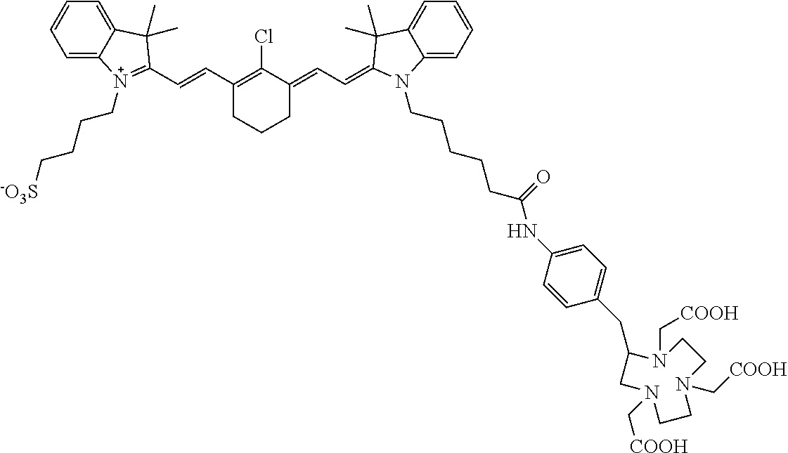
C1(C=CC2=[N+](CCCC[-O3S])C3=CC=CC=C3C2(C)C)=C(Cl)C(=CC=C2C(C)(C)C3=CC=CC=C3N2CCCCCC(NC2=CC=C(CC3N(C[COOH])CCN(C[COOH])CCN(C[COOH])C3)C=C2)=O)CCC1
